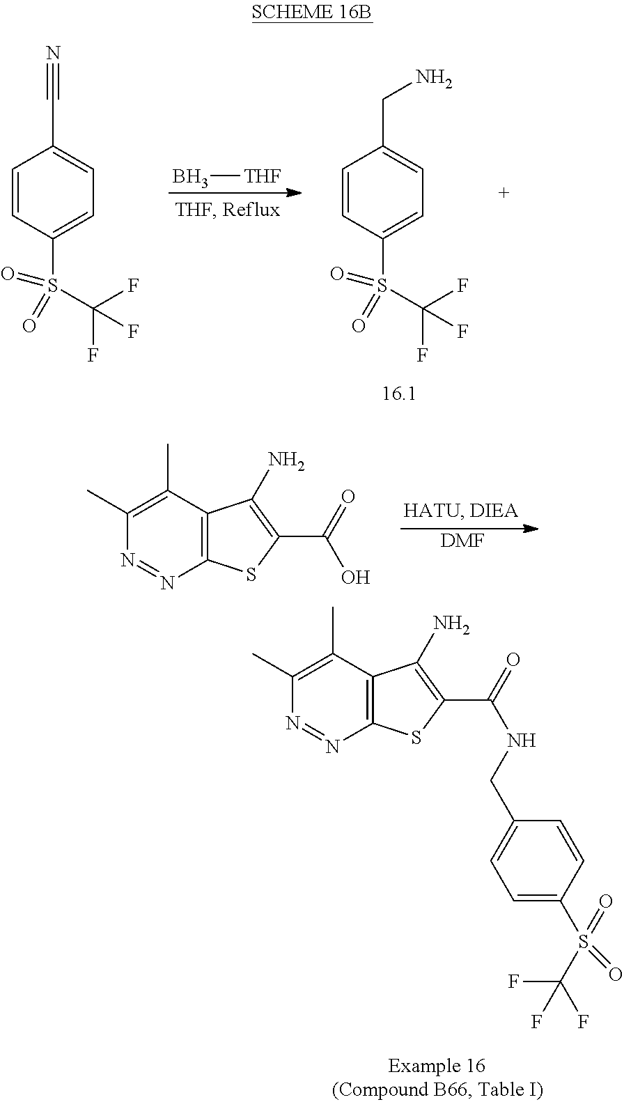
B[THF].C1=CC(S(C(F)(F)F)(=O)=O)=CC=C1CN.C1=CC(S(C(F)(F)F)(=O)=O)=CC=C1C#N.C12=C(C(C)=C(C)N=N1)C(N)=C(C(=O)O)S2.[DMF].C12=C(C(C)=C(C)N=N1)C(N)=C(C(=O)NCC1=CC=C(S(C(F)(F)F)(=O)=O)C=C1)S2
